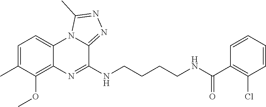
C1=C(C)C(OC)=C2C(=C1)N1C(=NN=C1C)C(NCCCCNC(C1=C(Cl)C=CC=C1)=O)=N2
